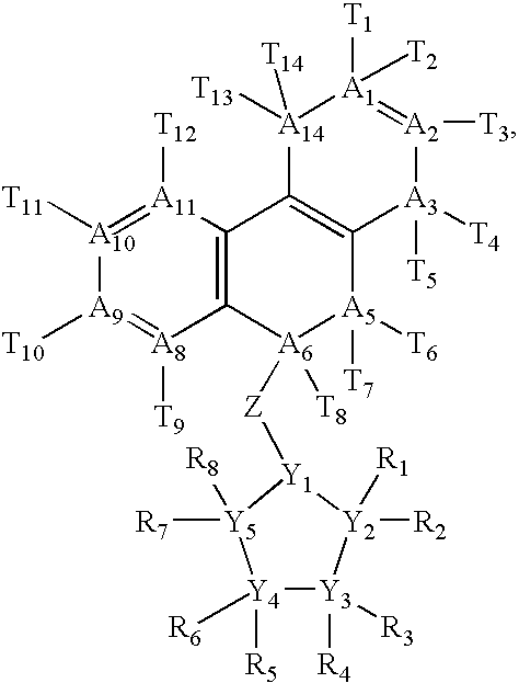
[A9]1([T10])=[A8]([T9])C2=C([A11]([T12])=[A10]1[T11])C1=C([A5]([T7])([T6])[A6]2([Z][Y1]2[Y2]([R1])([R2])[Y3]([R4])([R3])[Y4]([R5])([R6])[Y5]2([R7])[R8])[T8])[A3]([T5])([T4])[A2]([T3])=[A1]([T2])([T1])[A14]1([T13])[T14]
